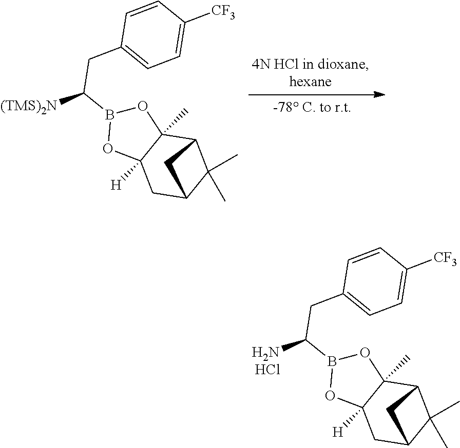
O1B(C([(TMS)2N])CC2=CC=C([CF3])C=C2)OC2([H])C1(C)C1C(C)(C)C(C2)C1.O1B(C(N)CC2=CC=C([CF3])C=C2)OC2([H])C1(C)C1C(C)(C)C(C2)C1.Cl
